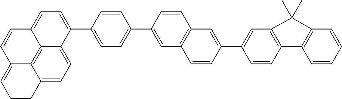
C1(C2=CC3=C(C=C2)C2=C(C=CC=C2)C3(C)C)=CC2=C(C=C1)C=C(C1=CC=C(C3=CC=C4C5=C6C(=CC=CC6=CC=C53)C=C4)C=C1)C=C2
